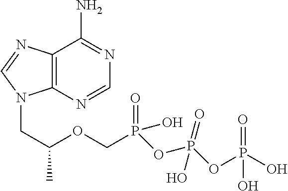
C12=C(N=CN=C1N)N(CC(OCP(OP(OP(O)(=O)O)(O)=O)(=O)O)C)C=N2
